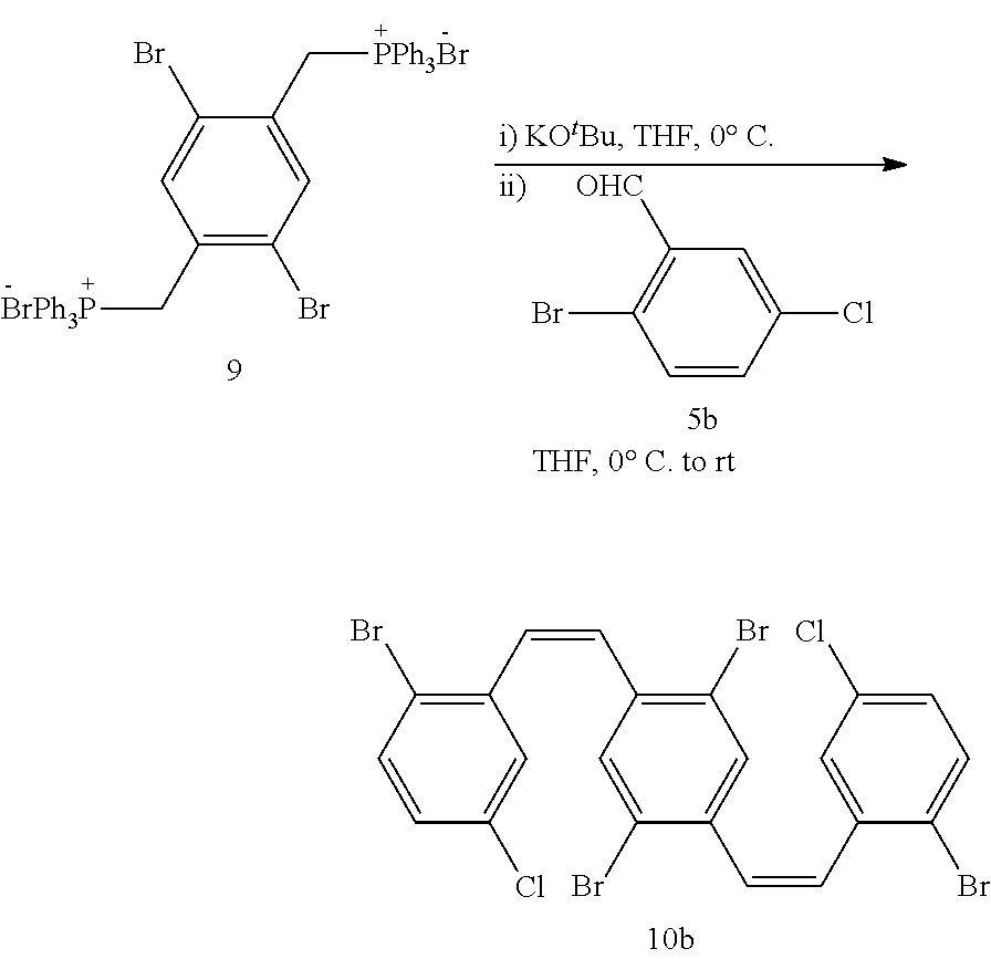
C1(Br)=C(C=CC2=C(Br)C=CC(Cl)=C2)C=C(Br)C(C=CC2=CC(Cl)=CC=C2Br)=C1.C1(C[BrPh3P])=C(Br)C=C(C[PPh3Br])C(Br)=C1.[ii)].C1=CC(Cl)=CC([OHC])=C1Br
